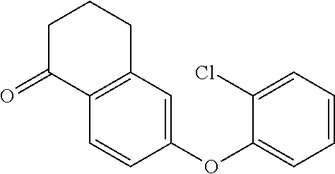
C1C(=O)C2=C(CC1)C=C(OC1=CC=CC=C1Cl)C=C2
